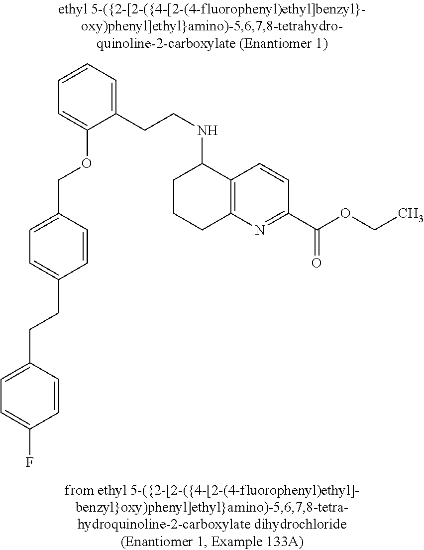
C(C1=CC=C(COC2=CC=CC=C2CCNC2CCCC3=C2C=CC(C(OCC)=O)=N3)C=C1)CC1=CC=C(F)C=C1
